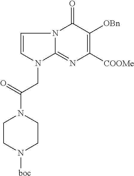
C1CN([boc])CCN1C(=O)CN1C2=NC([COOMe])=C([OBn])C(=O)N2C=C1
